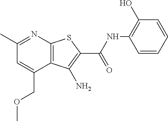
C12=C(N=C(C)C=C1COC)SC(C(=O)NC1=C(O)C=CC=C1)=C2N
